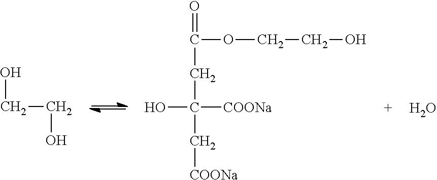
C(CO)O.OC(CC(=O)OCCO)(C[COONa])[COONa].O
